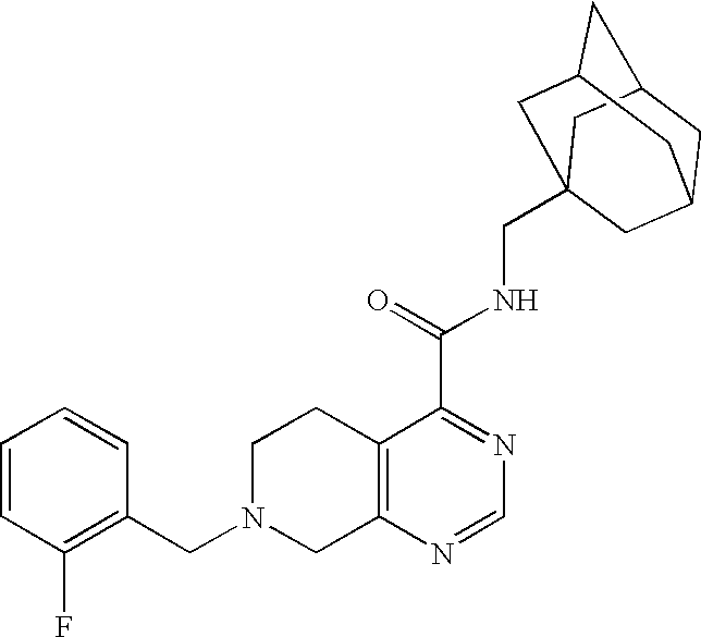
C1N(CC2=C(F)C=CC=C2)CC2=C(C1)C(C(=O)NCC13CC4CC(CC(C1)C4)C3)=NC=N2
